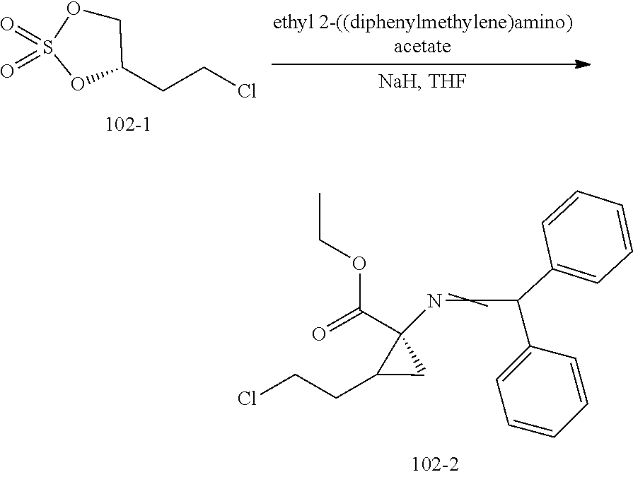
O1S(=O)(=O)OC(CCCl)C1.C1=CC(C(C2=CC=CC=C2)C(C)(C)NC2(C(OCC)=O)C(CCCl)C2)=CC=C1
